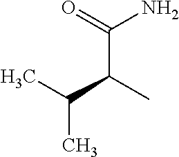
C(C(C(C)C)C)(N)=O
